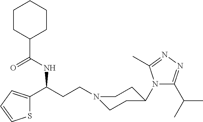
N1(CCC(C2=CC=CS2)NC(C2CCCCC2)=O)CCC(N2C(C(C)C)=NN=C2C)CC1
